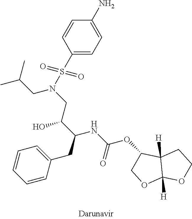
C1(S(N(CC(C)C)CC(C(NC(OC2COC3([H])C2([H])CCO3)=O)CC2=CC=CC=C2)O)(=O)=O)=CC=C(N)C=C1
